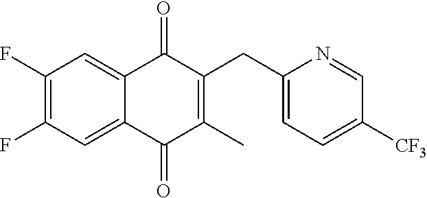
C1(F)=C(F)C=C2C(=C1)C(=O)C(CC1=CC=C([CF3])C=N1)=C(C)C2=O
